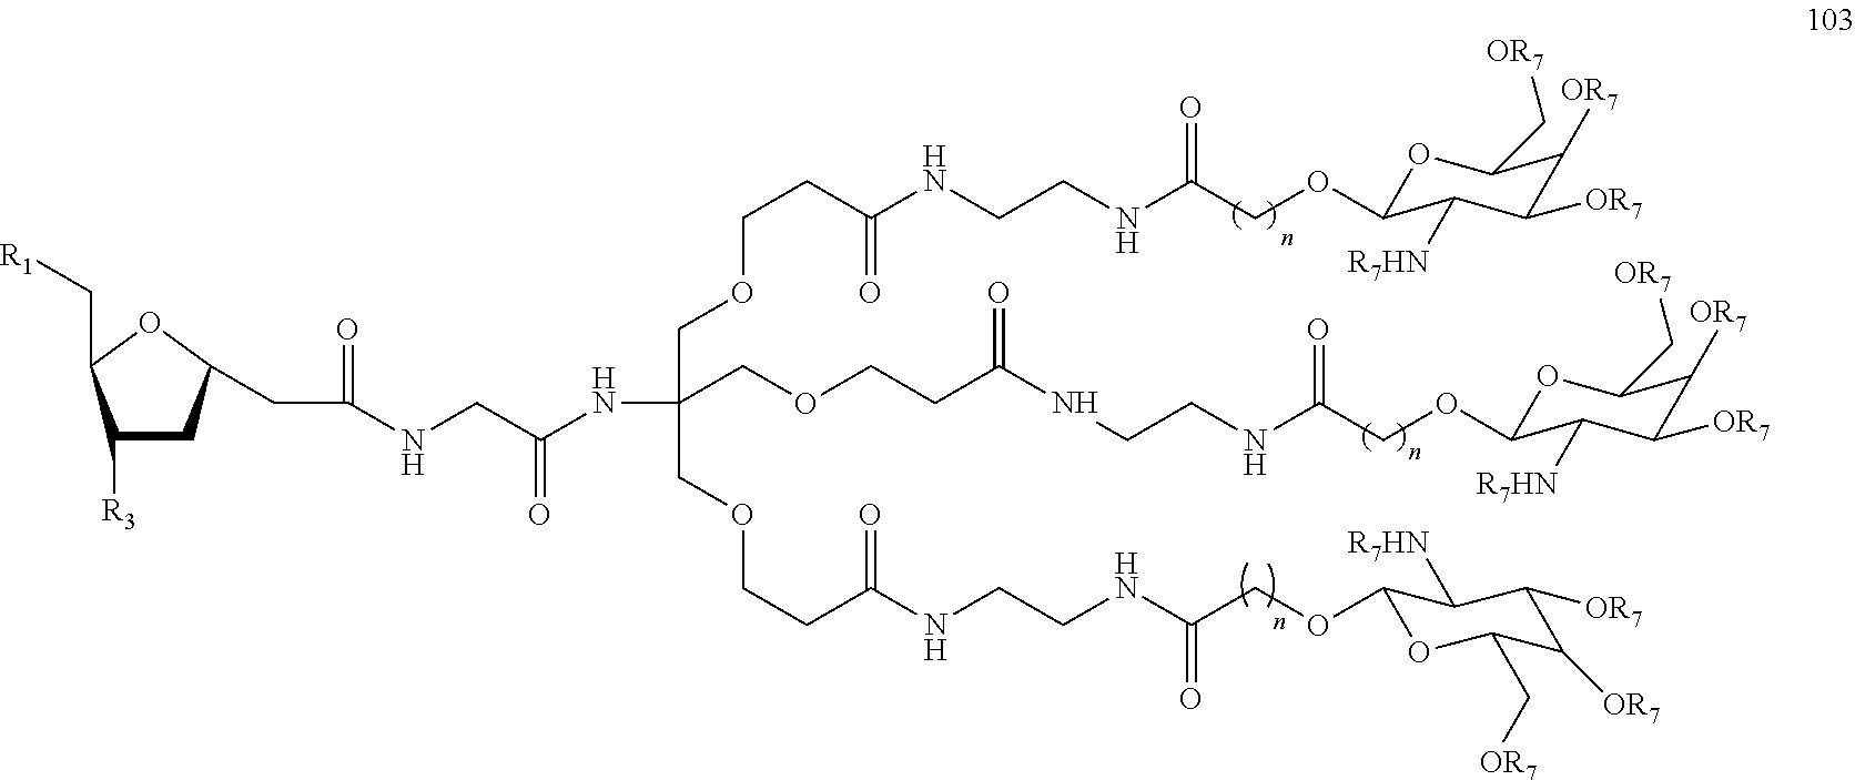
C1([R3])CC(CC(NCC(NC(COCCC(NCCNC(COC2OC(C[OR7])C([OR7])C([OR7])C2[R7HN])=O)=O)(COCCC(NCCNC(COC2OC(C[OR7])C([OR7])C([OR7])C2[R7HN])=O)=O)COCCC(NCCNC(COC2OC(C[OR7])C([OR7])C([OR7])C2[R7HN])=O)=O)=O)=O)OC1C[R1]
